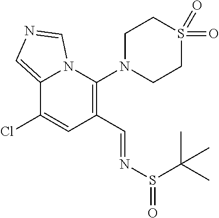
C12=CN=CN1C(N1CCS(=O)(=O)CC1)=C(C=NS(C(C)(C)C)=O)C=C2Cl
